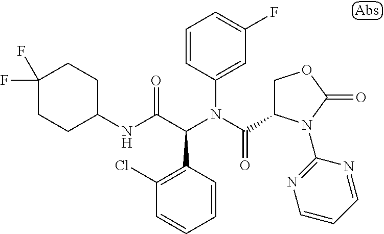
C1=CC(N(C(=O)C2COC(=O)N2C2=NC=CC=N2)C(C(NC2CCC(F)(F)CC2)=O)C2=C(Cl)C=CC=C2)=CC(F)=C1
